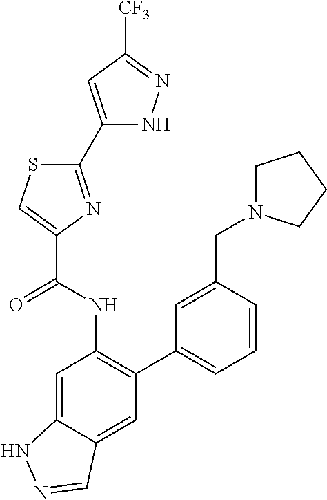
C1(C2=NC(C(NC3=C(C4=CC=CC(CN5CCCC5)=C4)C=C4C(=C3)NN=C4)=O)=CS2)=CC([CF3])=NN1
